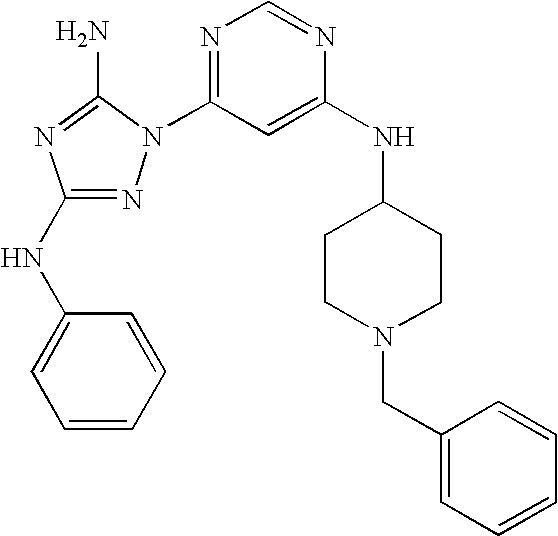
N1=C(NC2=CC=CC=C2)N=C(N)N1C1=NC=NC(NC2CCN(CC3=CC=CC=C3)CC2)=C1
